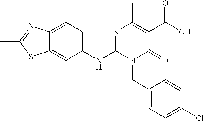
C1(NC2=NC(C)=C(C(O)=O)C(=O)N2CC2=CC=C(Cl)C=C2)=CC=C2C(=C1)SC(C)=N2
